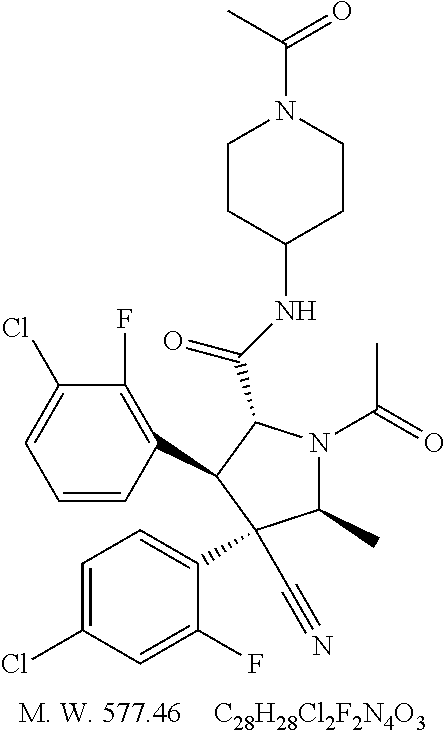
[C28H28Cl2F2N4O3].C1(F)=C(C2C(C(NC3CCN(C(C)=O)CC3)=O)N(C(=O)C)C(C)C2(C#N)C2=CC=C(Cl)C=C2F)C=CC=C1Cl
